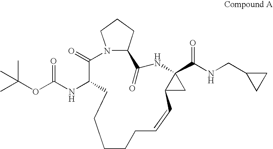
C1CCC=CC2C(C(NCC3CC3)=O)(NC(=O)C3N(C(=O)C(NC(OC(C)(C)C)=O)CC1)CCC3)C2
